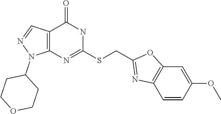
C12=C(N=C(SCC3=NC4=C(O3)C=C(OC)C=C4)NC1=O)N(C1CCOCC1)N=C2
